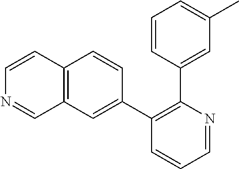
C12=C(C=C(C3=C(C4=CC(C)=CC=C4)N=CC=C3)C=C1)C=NC=C2
